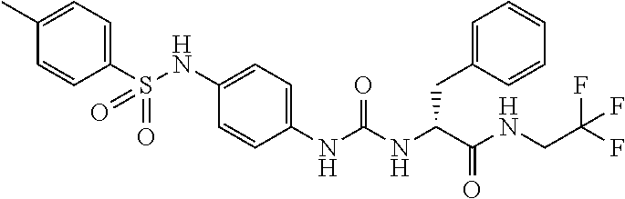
C1(C)=CC=C(S(NC2=CC=C(NC(NC(C(NCC(F)(F)F)=O)CC3=CC=CC=C3)=O)C=C2)(=O)=O)C=C1
